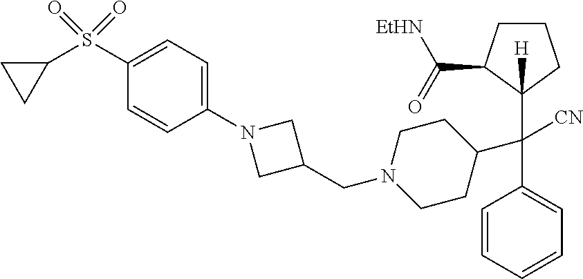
C1=CC=CC=C1C(C1CCN(CC2CN(C3=CC=C(S(C4CC4)(=O)=O)C=C3)C2)CC1)([CN])C1([H])C(C(=O)[EtHN])CCC1
